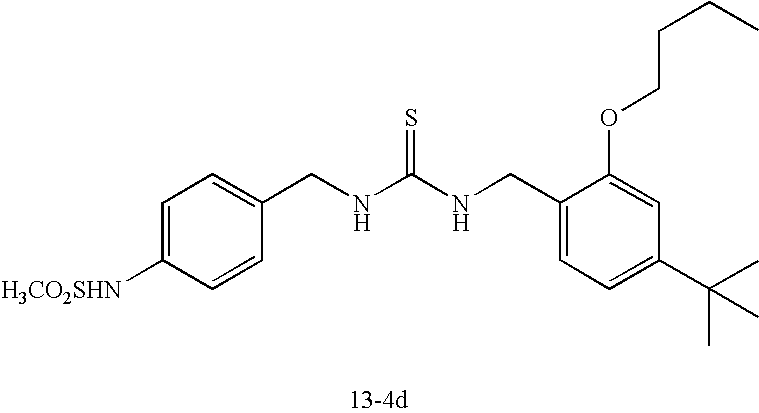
C1=C([H3CO2SHN])C=CC(CNC(NCC2=CC=C(C(C)(C)C)C=C2OCCCC)=S)=C1
